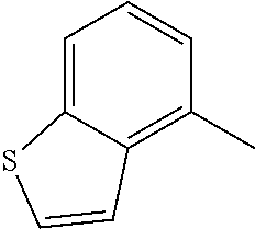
C1=C2C(=C(C)C=C1)C=CS2
